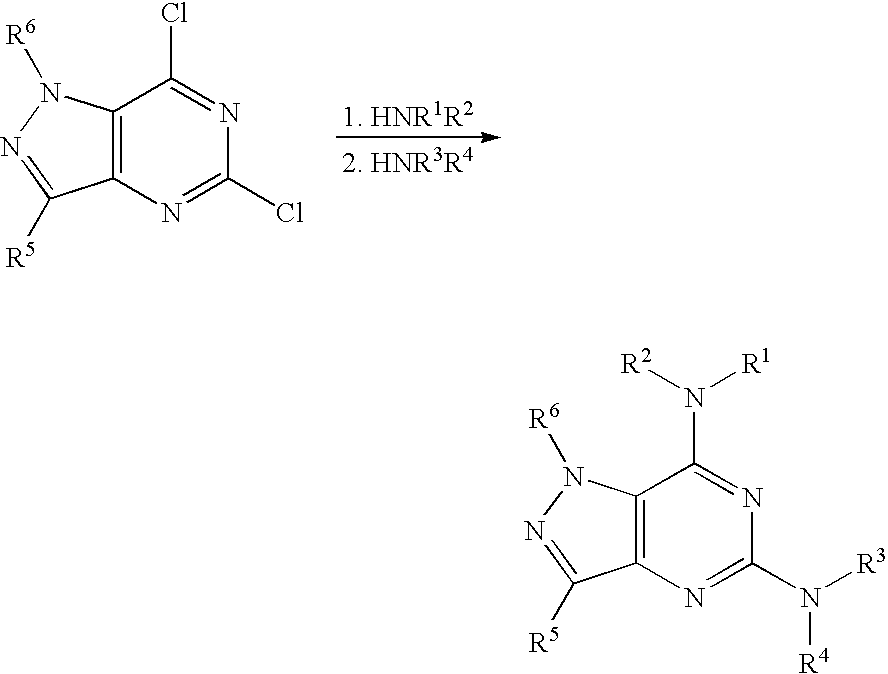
C12=C(N([R6])N=C1[R5])C(Cl)=NC(Cl)=N2.C12=C(N([R6])N=C1[R5])C(N([R2])[R1])=NC(N([R3])[R4])=N2
